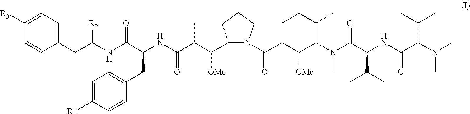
C1(CC(NC(C(NC(C(C(C2N(C(CC(C(N(C(C(NC(C(N(C)C)C(C)C)=O)C(C)C)=O)C)C(CC)C)[OMe])=O)CCC2)[OMe])C)=O)CC2=CC=C([R1])C=C2)=O)[R2])=CC=C([R3])C=C1
